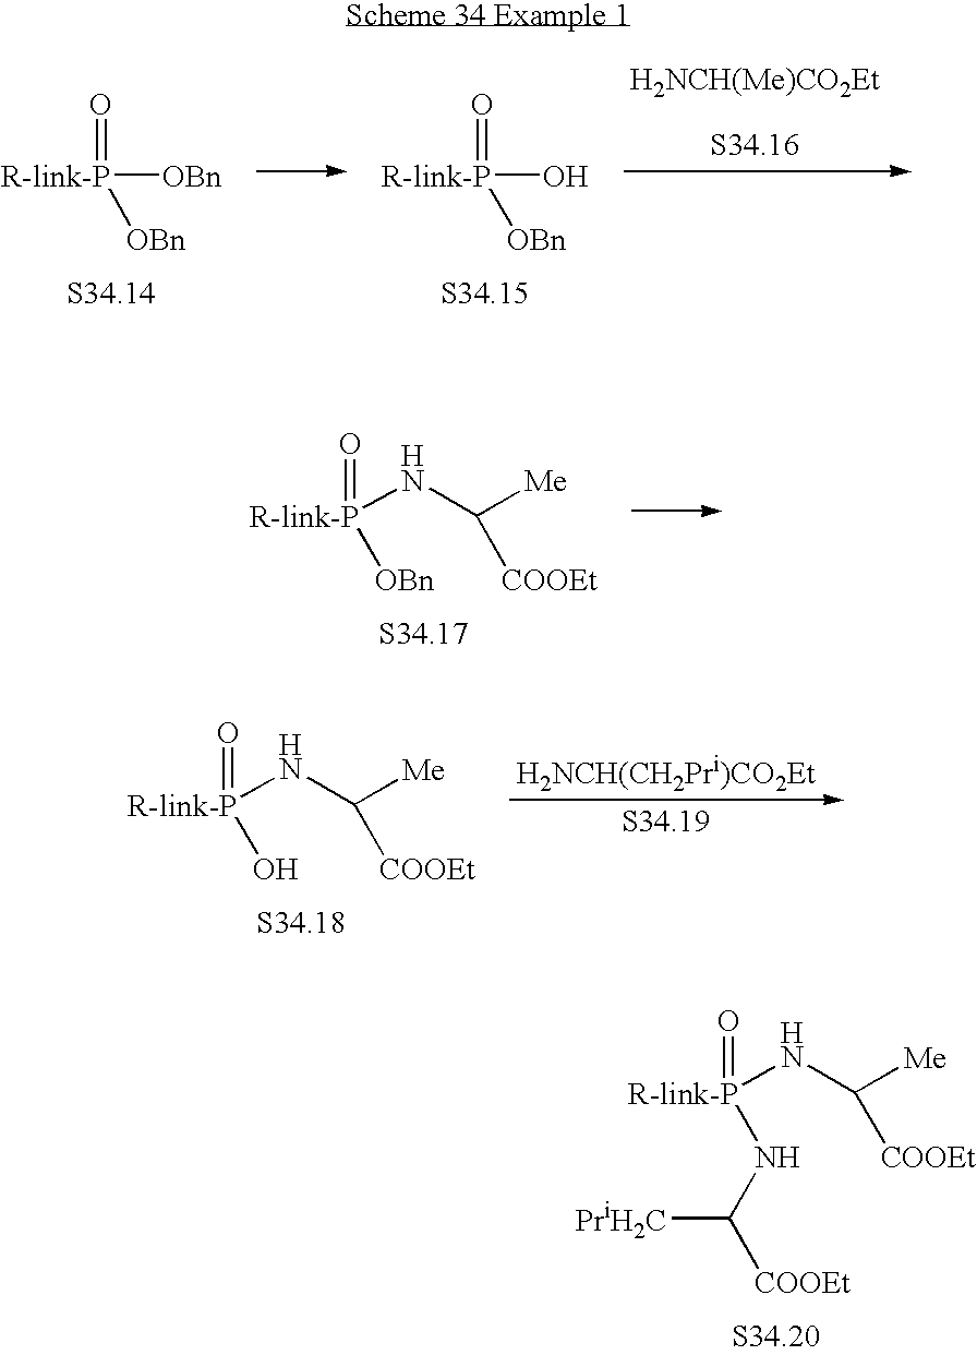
[R-link-P]([OBn])(=O)[OBn].[R-link-P](O)(=O)[OBn].[H2NCH(Me)CO2Et].[R-link-P](NC([Me])[COOEt])(=O)[OBn].[R-link-P](NC([Me])[COOEt])(=O)O.[H2NCH(CH2Pri)CO2Et].[R-link-P](NC([Me])[COOEt])(=O)NC([COOEt])[PriH2C]
